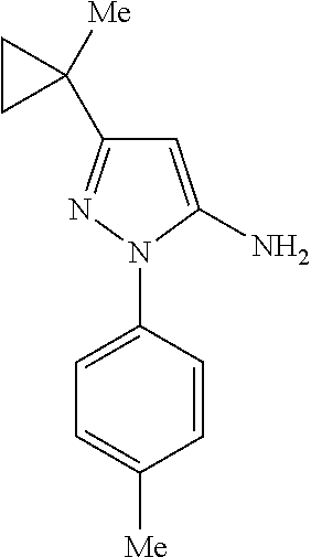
C1=C(N)N(C2=CC=C([Me])C=C2)N=C1C1([Me])CC1
